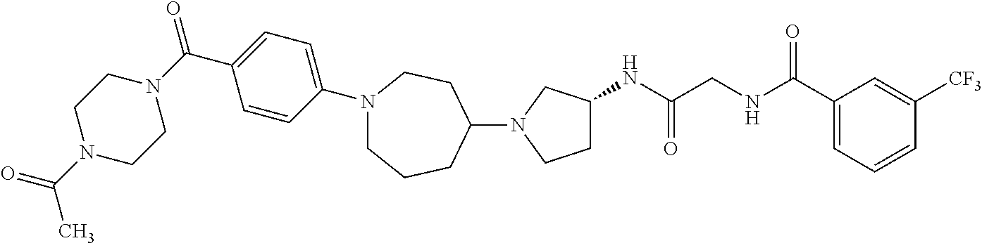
N1(C2CCCN(C3=CC=C(C(N4CCN(C(=O)C)CC4)=O)C=C3)CC2)CCC(NC(CNC(C2=CC=CC([CF3])=C2)=O)=O)C1
